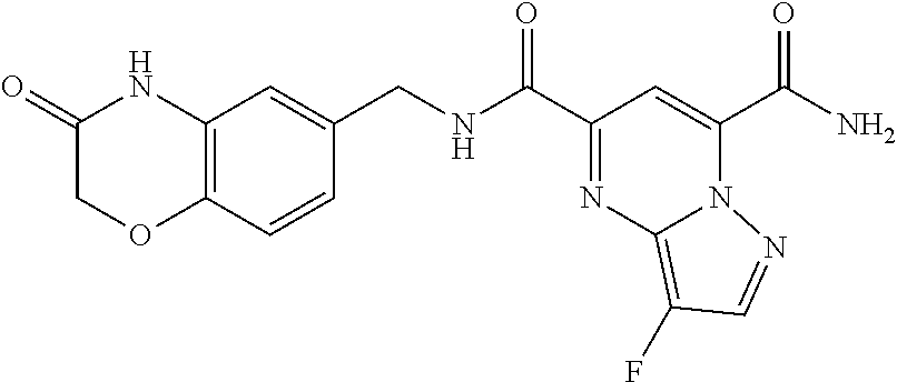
C1(=O)COC2=C(N1)C=C(CNC(C1=NC3=C(F)C=NN3C(C(N)=O)=C1)=O)C=C2
